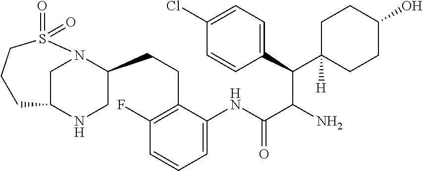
C(C(C(C1=CC=C(Cl)C=C1)C1([H])CCC(O)CC1)N)(=O)NC1=CC=CC(F)=C1CCC1CNC2CN1S(=O)(=O)CCC2
